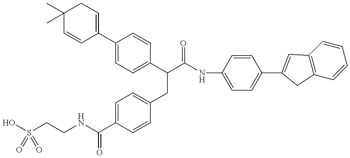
OS(CCNC(C1=CC=C(CC(C(NC2=CC=C(C3=CC4=C(C=CC=C4)C3)C=C2)=O)C2=CC=C(C3=CCC(C)(C)C=C3)C=C2)C=C1)=O)(=O)=O
